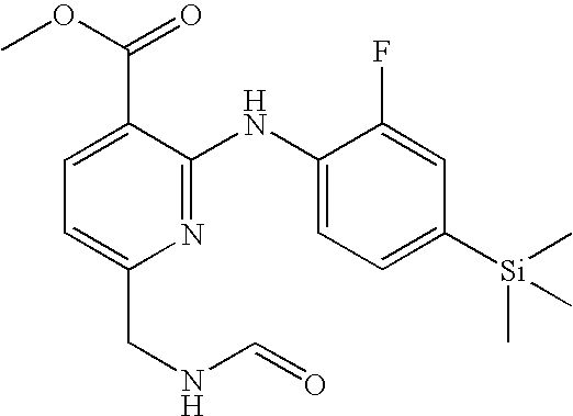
N1=C(NC2=CC=C([Si](C)(C)C)C=C2F)C(C(OC)=O)=CC=C1CNC=O
